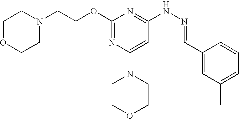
C1(OCCN2CCOCC2)=NC(N(C)CCOC)=CC(NN=CC2=CC(C)=CC=C2)=N1
